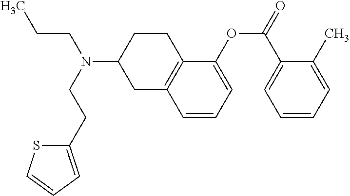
C1(OC(C2=CC=CC=C2C)=O)=CC=CC2=C1CCC(N(CCC)CCC1=CC=CS1)C2
